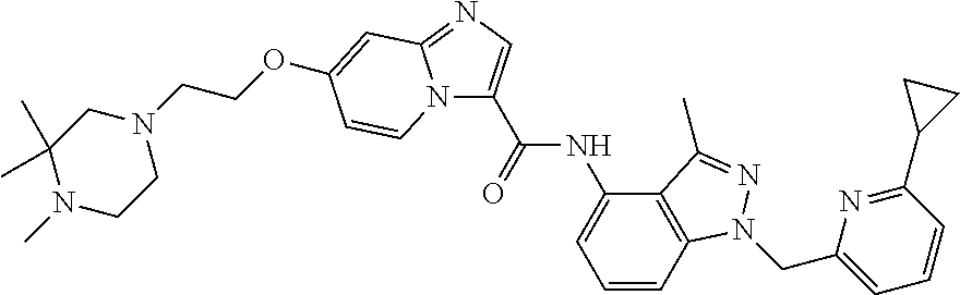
C1(C)(C)N(C)CCN(CCOC2=CC3=NC=C(C(=O)NC4=CC=CC5=C4C(C)=NN5CC4=CC=CC(C5CC5)=N4)N3C=C2)C1
